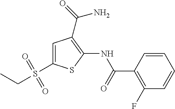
C1=CC(C(=O)NC2=C(C(=O)N)C=C(S(CC)(=O)=O)S2)=C(F)C=C1
